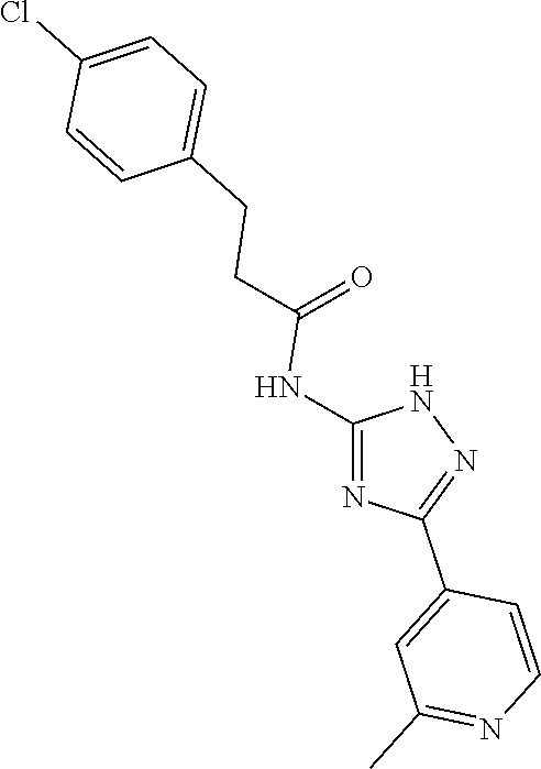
C1=C(CCC(=O)NC2=NC(C3=CC(C)=NC=C3)=NN2)C=CC(Cl)=C1
